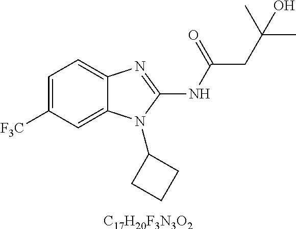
[C17H20F3N3O2].C1=C([F3C])C=C2C(=C1)N=C(NC(=O)CC(C)(C)O)N2C1CCC1
